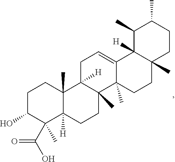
C1C2([H])C(C)(C3(C)C(=C1)C1([H])C(C)(CC3)CCC(C)C1C)CCC1([H])C2(C)CCC(O)C1(C(O)=O)C
